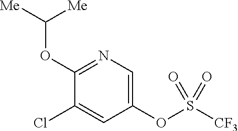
O(C([Me])[Me])C1=NC=C(OS([CF3])(=O)=O)C=C1Cl
